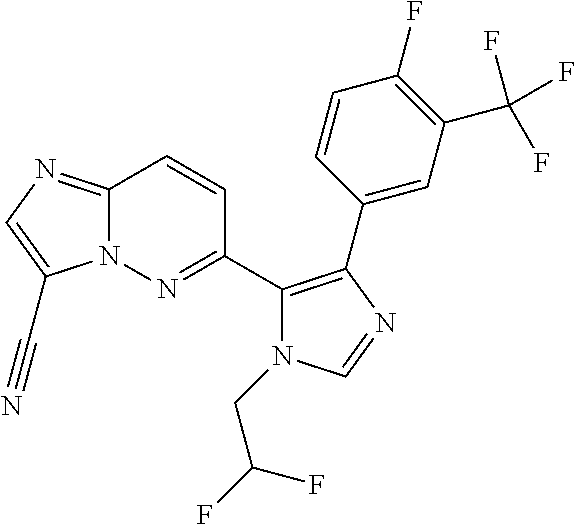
C12=NC=C(C#N)N1N=C(C1=C(C3=CC(C(F)(F)F)=C(F)C=C3)N=CN1CC(F)F)C=C2
